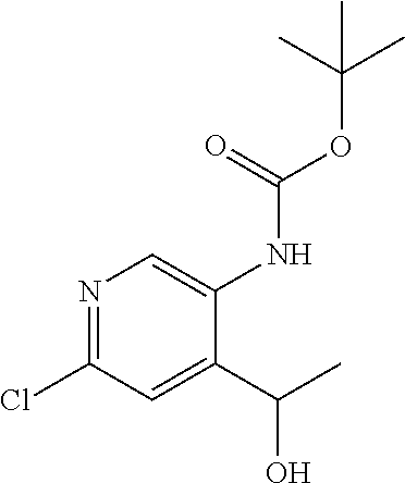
N1=C(Cl)C=C(C(C)O)C(NC(OC(C)(C)C)=O)=C1
